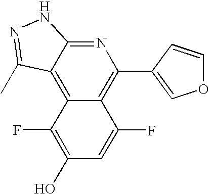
C1(C2=C3C(=C4C(=N2)NN=C4C)C(F)=C(O)C=C3F)=COC=C1
